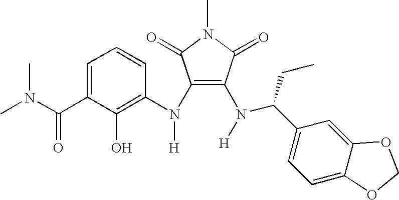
C1(N(C2=C(O)C(C(N(C)C)=O)=CC=C2)[H])=C(N([H])C(C2=CC=C3C(=C2)OCO3)CC)C(=O)N(C)C1=O
